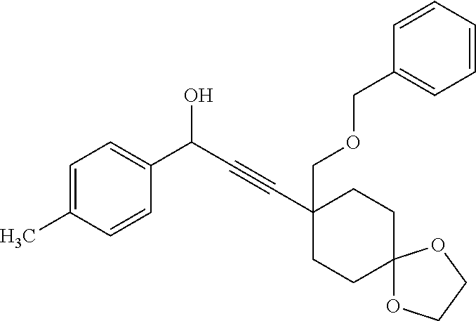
C1=C(C)C=CC(C(C#CC2(COCC3=CC=CC=C3)CCC3(CC2)OCCO3)O)=C1
